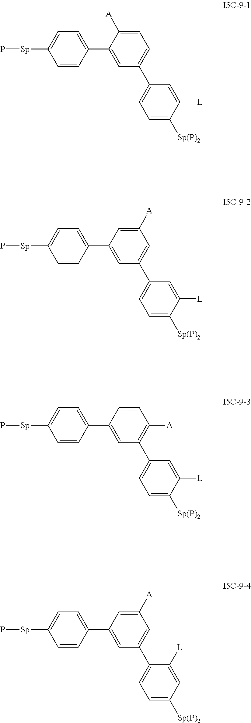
C1([A])=CC=C(C2=CC=C([Sp(P)2])C([L])=C2)C=C1C1=CC=C([Sp]P)C=C1.C1=C([A])C=C(C2=CC=C([Sp(P)2])C([L])=C2)C=C1C1=CC=C([Sp]P)C=C1.C1=CC([A])=C(C2=CC=C([Sp(P)2])C([L])=C2)C=C1C1=CC=C([Sp]P)C=C1.C1=C([A])C=C(C2=CC=C([Sp(P)2])C=C2[L])C=C1C1=CC=C([Sp]P)C=C1
